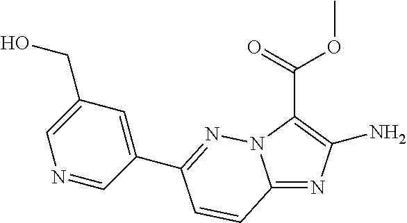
COC(=O)C1=C(N)N=C2N1N=C(C1=CC(CO)=CN=C1)C=C2
